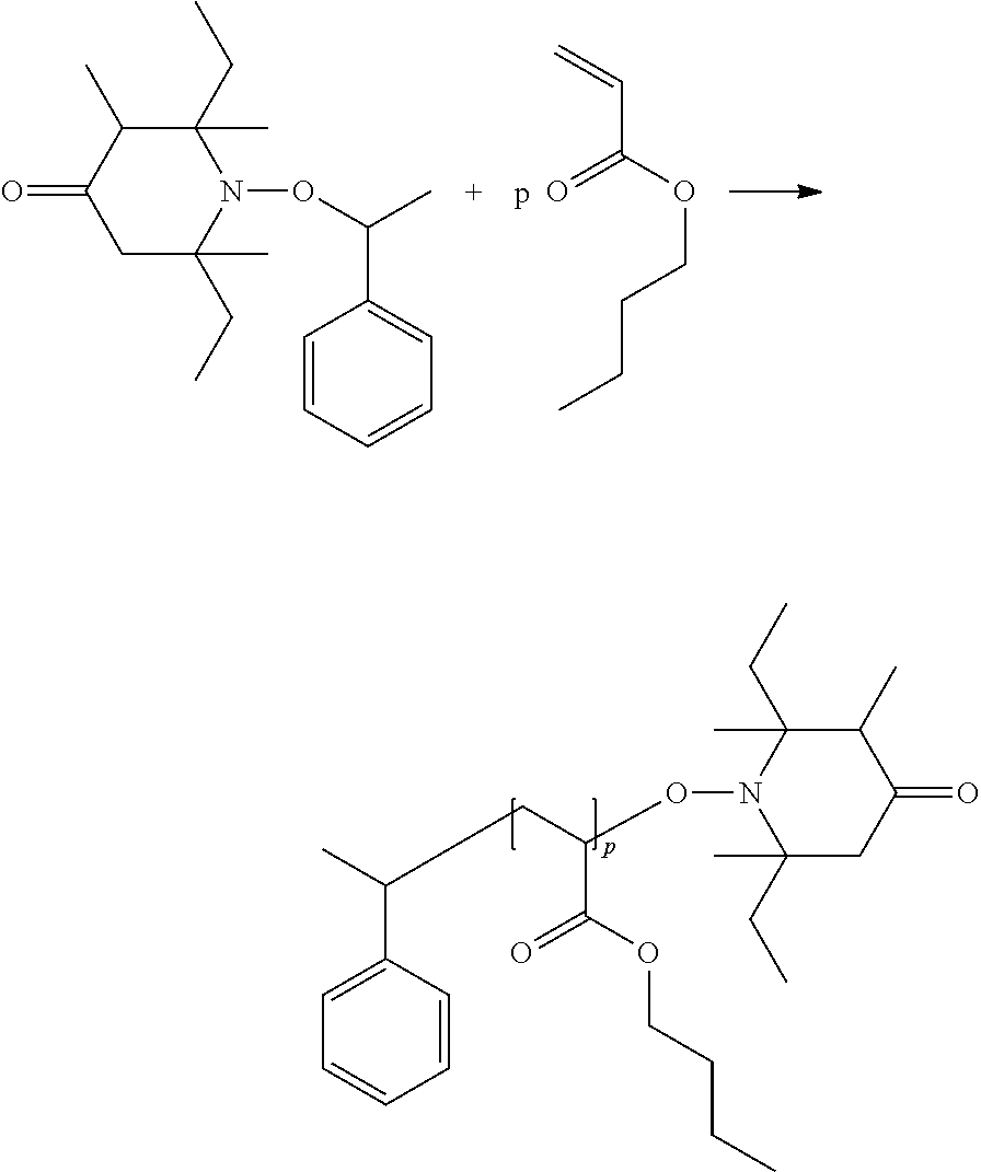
C1(CC)(C)C(C)C(=O)CC(CC)(C)N1OC(C1=CC=CC=C1)C.O=C(C=C)OCCCC.C1(C)C(CC)(C)N(OC(C(=O)OCCCC)CC(C2=CC=CC=C2)C)C(CC)(C)CC1=O
